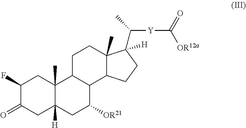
C1C2([H])C(C)(CC(F)C1=O)C1CCC3(C)C([H])(C(C)[Y]C([OR12a])=O)CCC3C1C([OR21])C2
